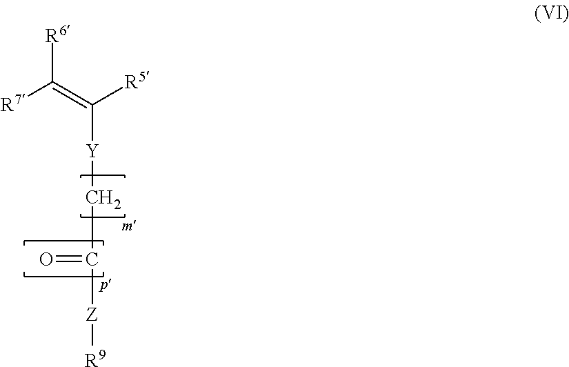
[R7]C(=C([Y]CC(=O)[Z][R9])[R5])[R6]
